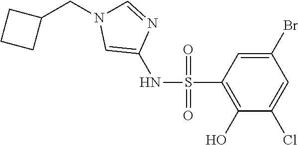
C1=C(Br)C=C(Cl)C(O)=C1S(=O)(=O)NC1=CN(CC2CCC2)C=N1
